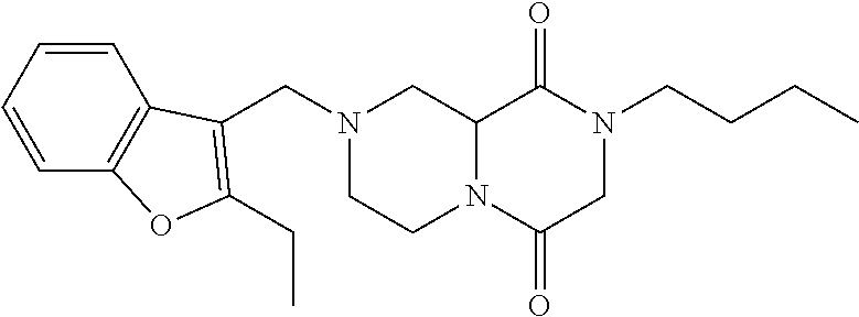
C12N(C(=O)CN(CCCC)C1=O)CCN(CC1=C(CC)OC3=C1C=CC=C3)C2
